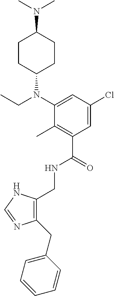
C1(CNC(C2=C(C)C(N(C3CCC(N(C)C)CC3)CC)=CC(Cl)=C2)=O)=C(CC2=CC=CC=C2)N=CN1
